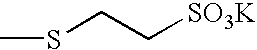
CSCC[SO3K]
